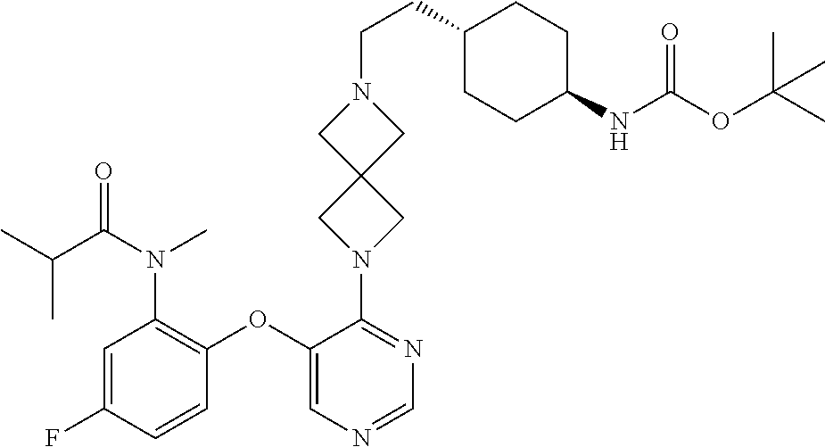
C1=C(F)C=CC(OC2=CN=CN=C2N2CC3(C2)CN(CCC2CCC(NC(OC(C)(C)C)=O)CC2)C3)=C1N(C)C(C(C)C)=O
